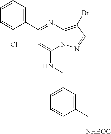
C1=CC=C(C2=NC3=C(Br)C=NN3C(NCC3=CC=CC(C[NHBOC])=C3)=C2)C(Cl)=C1
